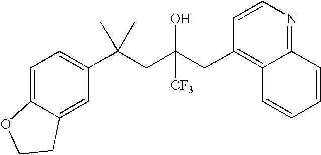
C1=C2C(=CC(C(CC(CC3=C4C(=NC=C3)C=CC=C4)(O)[CF3])(C)C)=C1)CCO2
